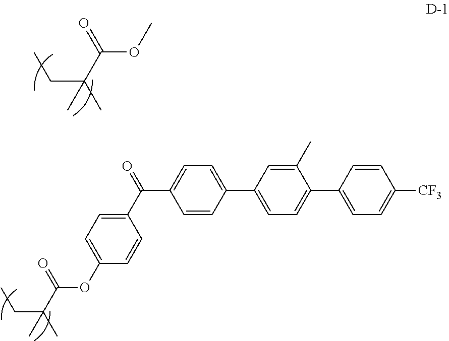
COC(C(C)(CC)C)=O.C1(OC(C(C)(CC)C)=O)=CC=C(C(C2=CC=C(C3=CC=C(C4=CC=C([CF3])C=C4)C(C)=C3)C=C2)=O)C=C1
